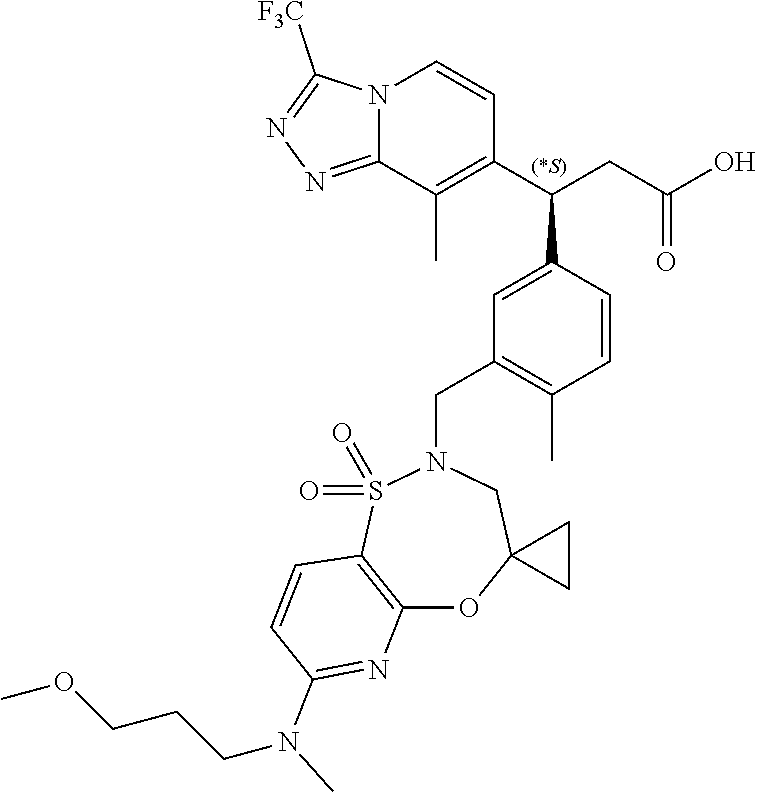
N12C(=NN=C1[F3C])C(C)=C(C(CC(O)=O)C1=CC(CN3S(=O)(=O)C4=C(OC5(C3)CC5)N=C(N(CCCOC)C)C=C4)=C(C)C=C1)C=C2
